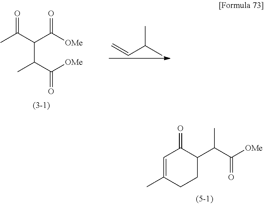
C1=C(C)CCC(C(C([OMe])=O)C)C1=O.CC(=O)C(C([OMe])=O)C(C(=O)[OMe])C.CC(C)C=C
